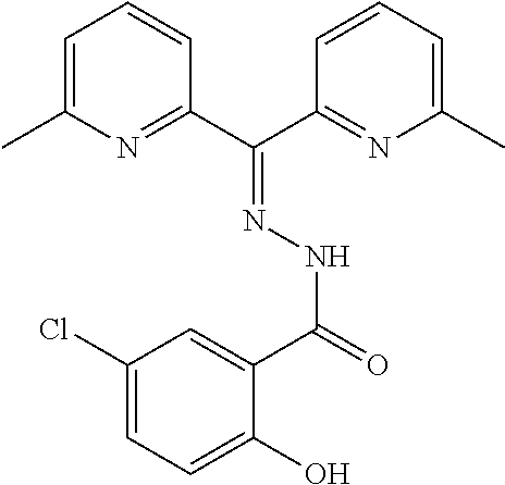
C1=C(C)N=C(C(C2=NC(C)=CC=C2)=NNC(=O)C2=CC(Cl)=CC=C2O)C=C1
